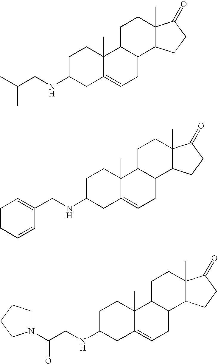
C1C(NCC(C)C)CC2=CCC3C(C2(C)C1)CCC1(C)C3CCC1=O.C1C(NCC2=CC=CC=C2)CC2=CCC3C(C2(C)C1)CCC1(C)C3CCC1=O.C1C(NCC(N2CCCC2)=O)CC2=CCC3C(C2(C)C1)CCC1(C)C3CCC1=O
